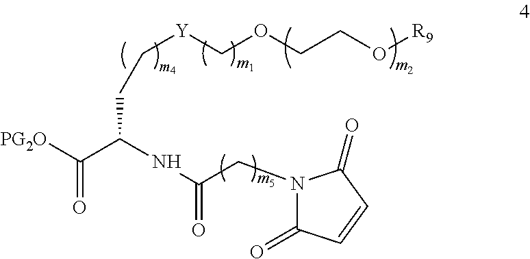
[Y](COCCO[R9])CCC(C([PG2O])=O)NC(CN1C(=O)C=CC1=O)=O
